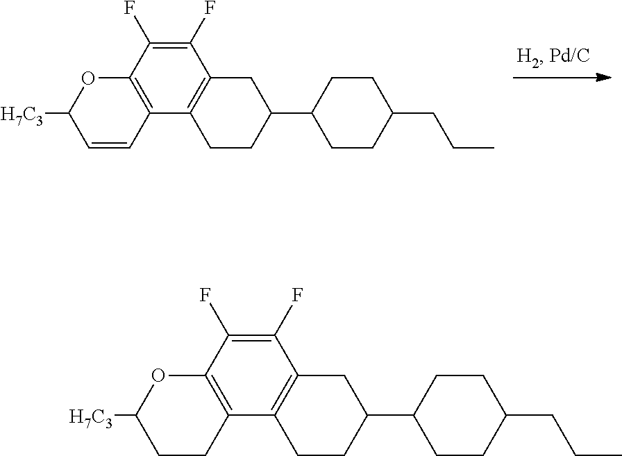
C1(F)=C(F)C2=C(C3=C1OC([H7C3])C=C3)CCC(C1CCC(CCC)CC1)C2.C1(F)=C(F)C2=C(C3=C1OC([H7C3])CC3)CCC(C1CCC(CCC)CC1)C2
